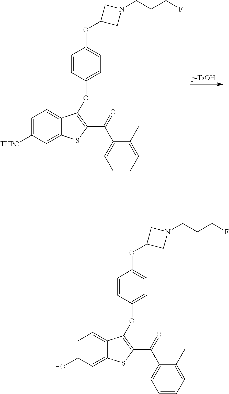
C1(OC2=CC=C(OC3=C(C(=O)C4=CC=CC=C4C)SC4=CC([THPO])=CC=C43)C=C2)CN(CCCF)C1.C1(OC2=CC=C(OC3=C(C(=O)C4=CC=CC=C4C)SC4=CC(O)=CC=C43)C=C2)CN(CCCF)C1
